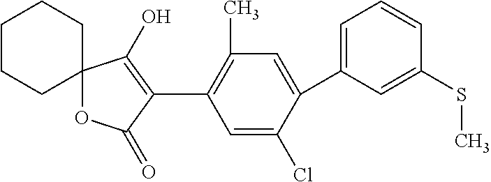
C12(OC(=O)C(C3=C(C)C=C(C4=CC=CC(SC)=C4)C(Cl)=C3)=C1O)CCCCC2
